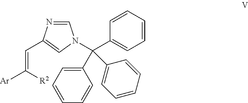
C1=NC(C=C([Ar])[R2])=CN1C(C1=CC=CC=C1)(C1=CC=CC=C1)C1=CC=CC=C1
